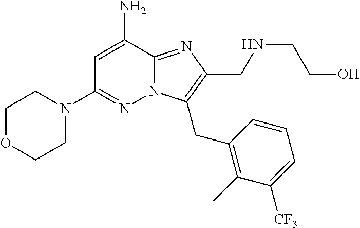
N12C(=NC(CNCCO)=C1CC1=C(C)C([CF3])=CC=C1)C(N)=CC(N1CCOCC1)=N2
